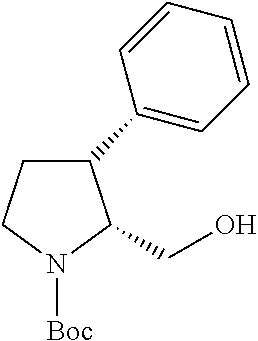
C1CN([Boc])C(CO)C1C1=CC=CC=C1
